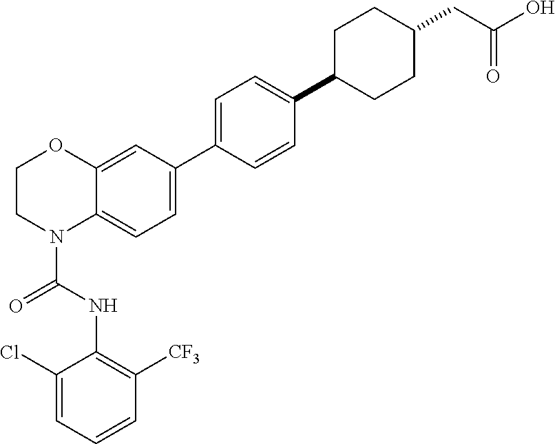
C1=C2C(=CC(C3=CC=C(C4CCC(CC(=O)O)CC4)C=C3)=C1)OCCN2C(NC1=C([CF3])C=CC=C1Cl)=O
